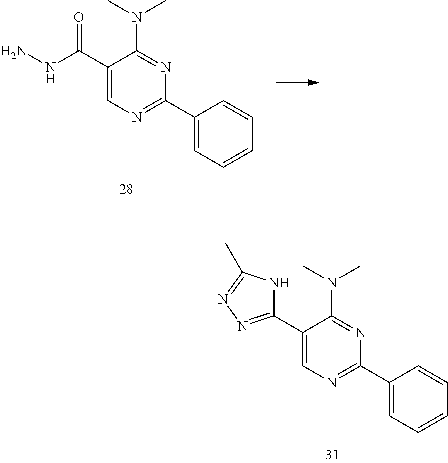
C1(C(NN)=O)=CN=C(C2=CC=CC=C2)N=C1N(C)C.C1(C2=NN=C(C)N2)=CN=C(C2=CC=CC=C2)N=C1N(C)C
